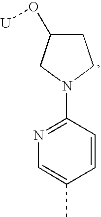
C1CN(C2=NC=C(C)C=C2)CC1O[U]
